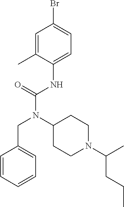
C1=C(C)C(NC(N(C2CCN(C(C)CCC)CC2)CC2=CC=CC=C2)=O)=CC=C1Br
